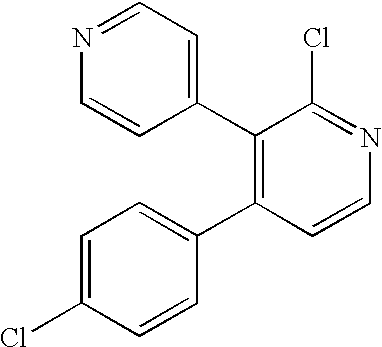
C1=C(Cl)C=CC(C2=C(C3=CC=NC=C3)C(Cl)=NC=C2)=C1
